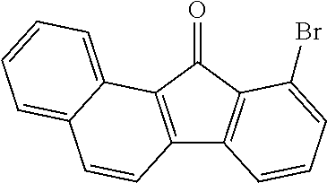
C12=C(C(=O)C3=C1C=CC=C3Br)C1=CC=CC=C1C=C2
